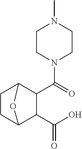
C1CN(C(=O)C2C3CCC(C2C(O)=O)O3)CCN1C
